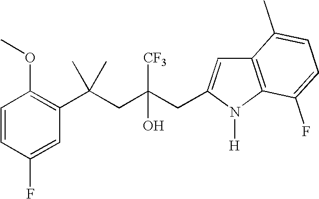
C1=CC(F)=CC(C(CC(CC2=CC3=C(N2[H])C(F)=CC=C3C)([CF3])O)(C)C)=C1OC
